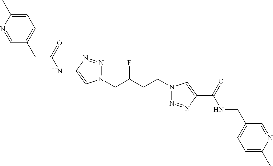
C1(NC(CC2=CC=C(C)N=C2)=O)=CN(CC(CCN2N=NC(C(=O)NCC3=CC=C(C)N=C3)=C2)F)N=N1
